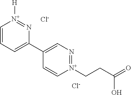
C1=CC=C(C2=CN=[N+](CCC(=O)O)C=C2)N=[N+]1[H].[Cl-].[Cl-]
